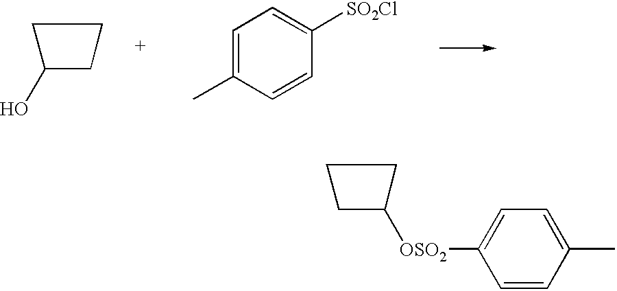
C1([OSO2]C2=CC=C(C)C=C2)CCC1.C1(O)CCC1.C1=C(C)C=CC([SO2Cl])=C1
